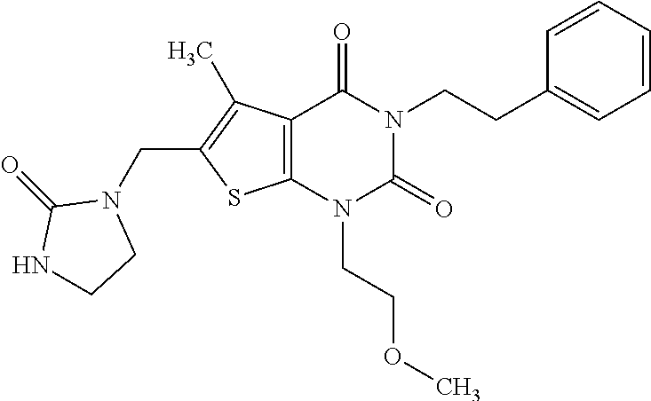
C12=C(N(CCOC)C(=O)N(CCC3=CC=CC=C3)C1=O)SC(CN1C(=O)NCC1)=C2C
